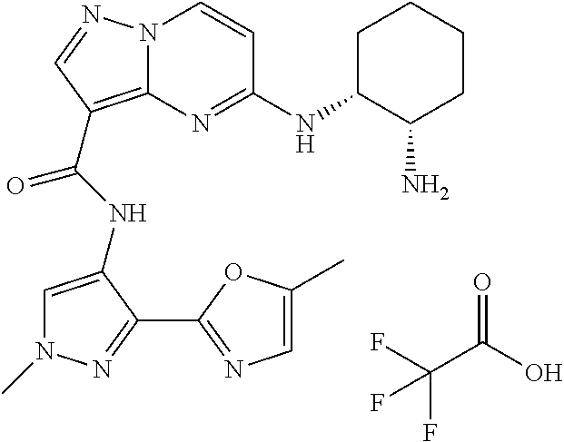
FC(C(O)=O)(F)F.N12C(=C(C(NC3=CN(C)N=C3C3=NC=C(C)O3)=O)C=N1)N=C(NC1CCCCC1N)C=C2
